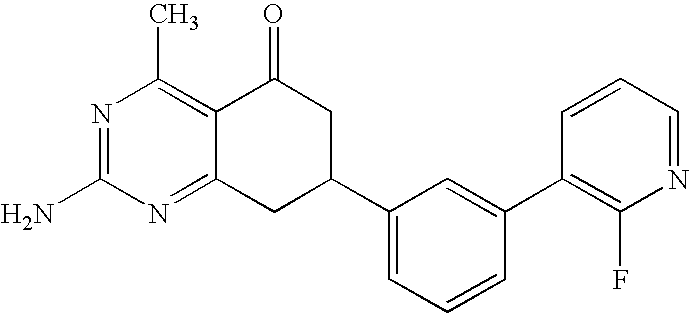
C12=NC(N)=NC(C)=C1C(=O)CC(C1=CC=CC(C3=C(F)N=CC=C3)=C1)C2
